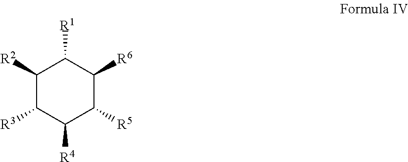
C1([R2])C([R3])C([R4])C([R5])C([R6])C1[R1]
